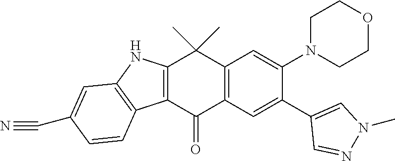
C12=C(C(=O)C3=C(C1(C)C)C=C(N1CCOCC1)C(C1=CN(C)N=C1)=C3)C1=C(N2)C=C(C#N)C=C1
